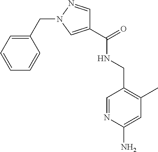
C1=NC(N)=CC(C)=C1CNC(C1=CN(CC2=CC=CC=C2)N=C1)=O
